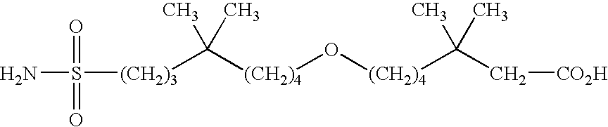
[(CH2)4](O[(CH2)4]C(C)(C)C[CO2H])C(C)(C)[(CH2)3]S(N)(=O)=O
